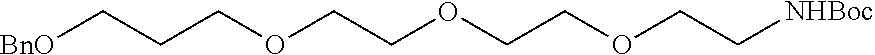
[BnO]CCCOCCOCCOCC[NHBoc]
